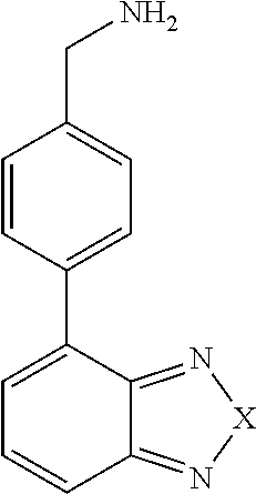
C1=CC(C2=CC=CC3=N[X]N=C23)=CC=C1CN
